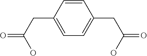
C1=C(CC(O)=O)C=CC(CC(O)=O)=C1
